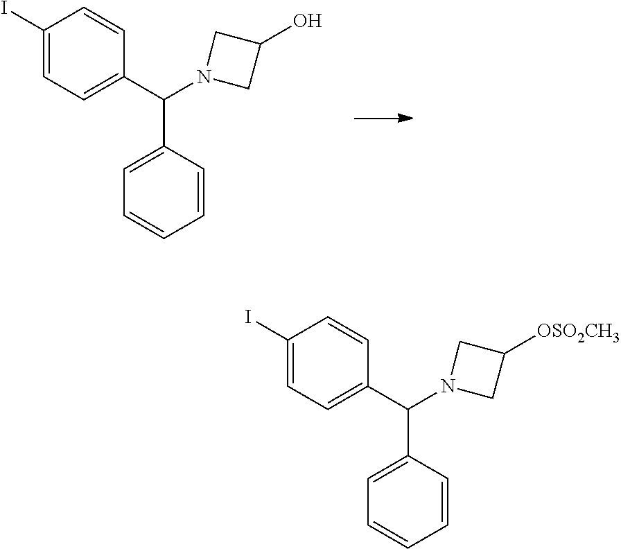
C1(I)=CC=C(C(N2CC(O)C2)C2=CC=CC=C2)C=C1.C1(I)=CC=C(C(N2CC([OSO2CH3])C2)C2=CC=CC=C2)C=C1
